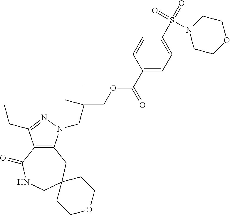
C12=C(CC3(CNC1=O)CCOCC3)N(CC(COC(C1=CC=C(S(=O)(=O)N3CCOCC3)C=C1)=O)(C)C)N=C2CC
